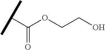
C(=O)(C(C)C)OCCO
